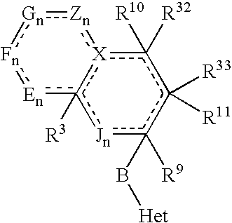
c1([R10])([R32])[X]2c([R3])([Jn]c([R9])(B[Het])c1([R33])[R11])[En]:[Fn]:[Gn]:[Zn]:2
